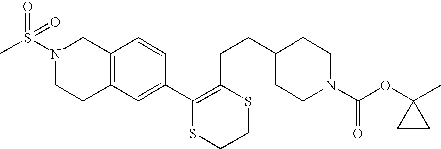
C12=C(C=C(C3=C(CCC4CCN(C(OC5(C)CC5)=O)CC4)SCCS3)C=C1)CCN(S(C)(=O)=O)C2
